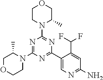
C1OCCN(C2=NC(N3C(C)COCC3)=NC(C3=CN=C(N)C=C3C(F)F)=N2)C1C
